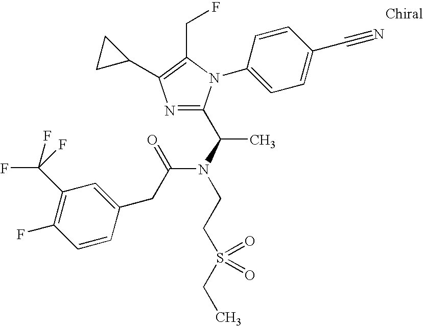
N1=C(C(N(C(CC2=CC(C(F)(F)F)=C(F)C=C2)=O)CCS(CC)(=O)=O)C)N(C2=CC=C(C#N)C=C2)C(CF)=C1C1CC1
